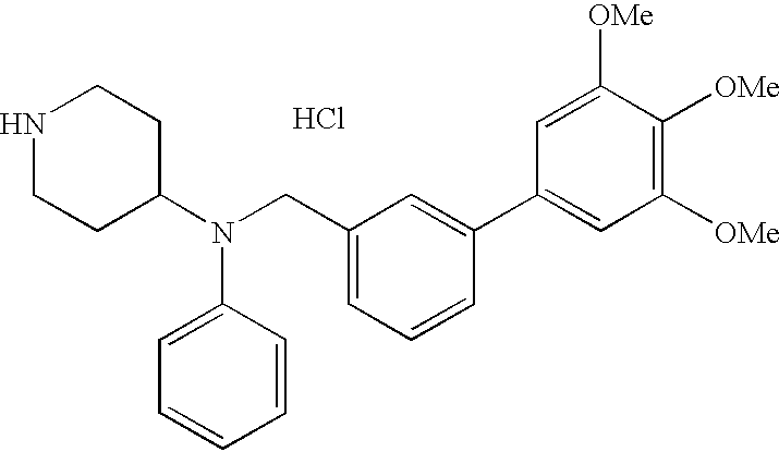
C1=C(N(C2CCNCC2)CC2=CC=CC(C3=CC([OMe])=C([OMe])C([OMe])=C3)=C2)C=CC=C1.Cl
